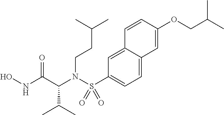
C1=C2C(=CC(S(N(CCC(C)C)C(C(C)C)C(=O)NO)(=O)=O)=C1)C=CC(OCC(C)C)=C2
